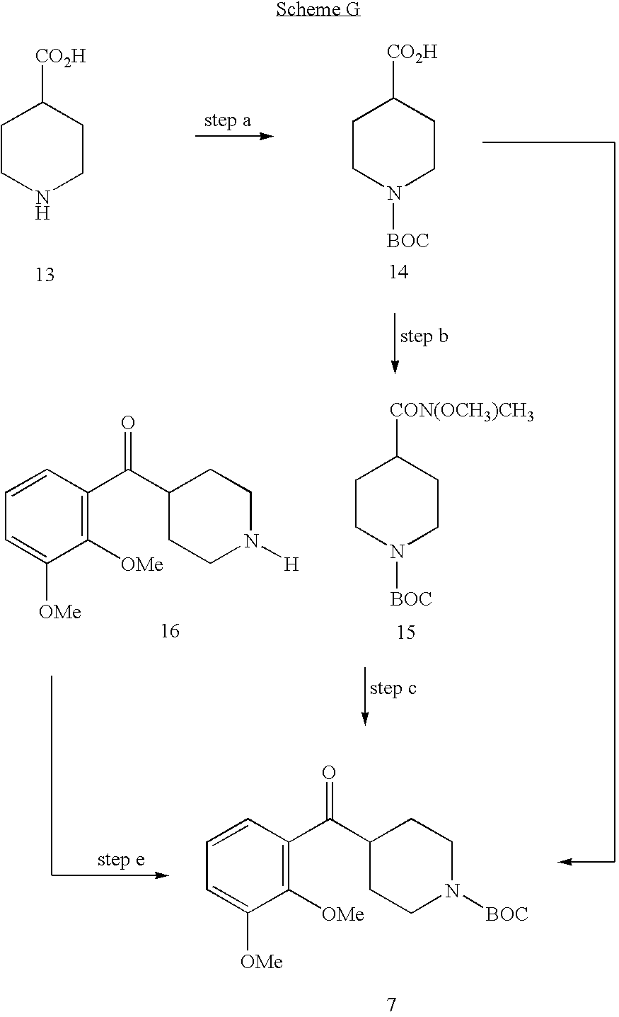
C1CNCCC1[CO2H].C1CN([BOC])CCC1[CO2H].C1CN([BOC])CCC1[CON(OCH3)CH3].C1=CC(C(C2CCN([H])CC2)=O)=C([OMe])C([OMe])=C1.C1=CC(C(C2CCN([BOC])CC2)=O)=C([OMe])C([OMe])=C1
